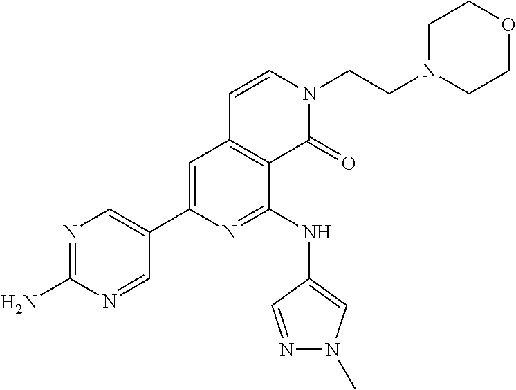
C1(C2=CC3=C(C(NC4=CN(C)N=C4)=N2)C(=O)N(CCN2CCOCC2)C=C3)=CN=C(N)N=C1
